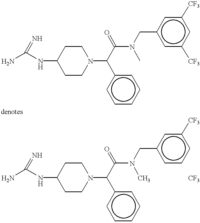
NC(NC1CCN(C(c2ccccc2)C(=O)N(C)Cc2cc([CF3])cc([CF3])c2)CC1)=N.NC(NC1CCN(C(c2ccccc2)C(=O)N(C)Cc2cccc([CF3])c2)CC1)=N.[CF3]
